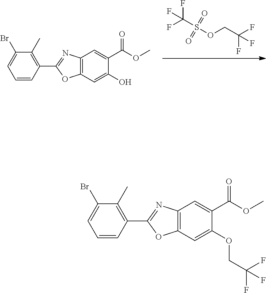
FC(S(OCC(F)(F)F)(=O)=O)(F)F.C12=C(C=C(O)C(C(OC)=O)=C1)OC(C1=C(C)C(Br)=CC=C1)=N2.C12=C(C=C(OCC(F)(F)F)C(C(OC)=O)=C1)OC(C1=C(C)C(Br)=CC=C1)=N2
